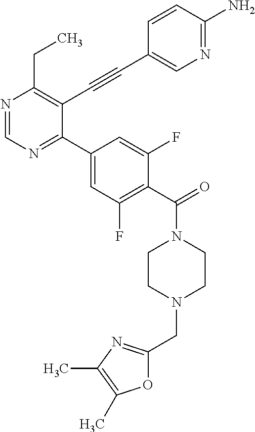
N1=CN=C(C2=CC(F)=C(C(=O)N3CCN(CC4=NC(C)=C(C)O4)CC3)C(F)=C2)C(C#CC2=CN=C(N)C=C2)=C1CC
